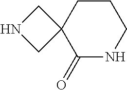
C1CC2(C(=O)NC1)CNC2
